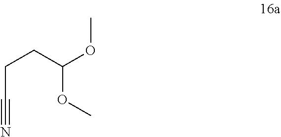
C(C#N)CC(OC)OC
